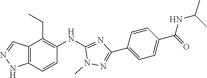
C12=C(C=CC(NC3=NC(C4=CC=C(C(NC(C)C)=O)C=C4)=NN3C)=C1CC)NN=C2
